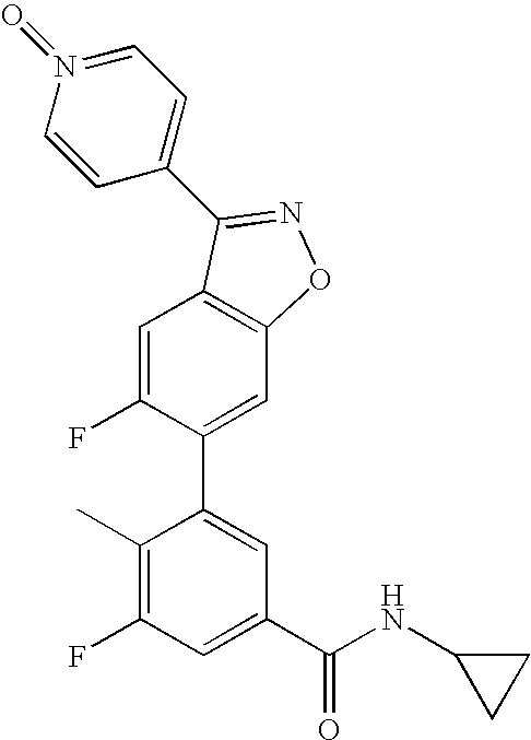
C1=C(F)C(C2=CC(C(NC3CC3)=O)=CC(F)=C2C)=CC2=C1C(C1=CC=N(=O)C=C1)=NO2
